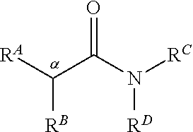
[RA]C(C(N([RC])[RD])=O)[RB]
